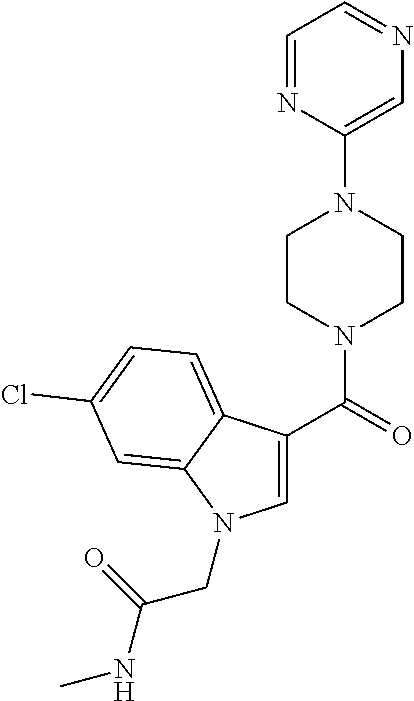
C1=NC(N2CCN(C(C3=CN(CC(NC)=O)C4=CC(Cl)=CC=C34)=O)CC2)=CN=C1
